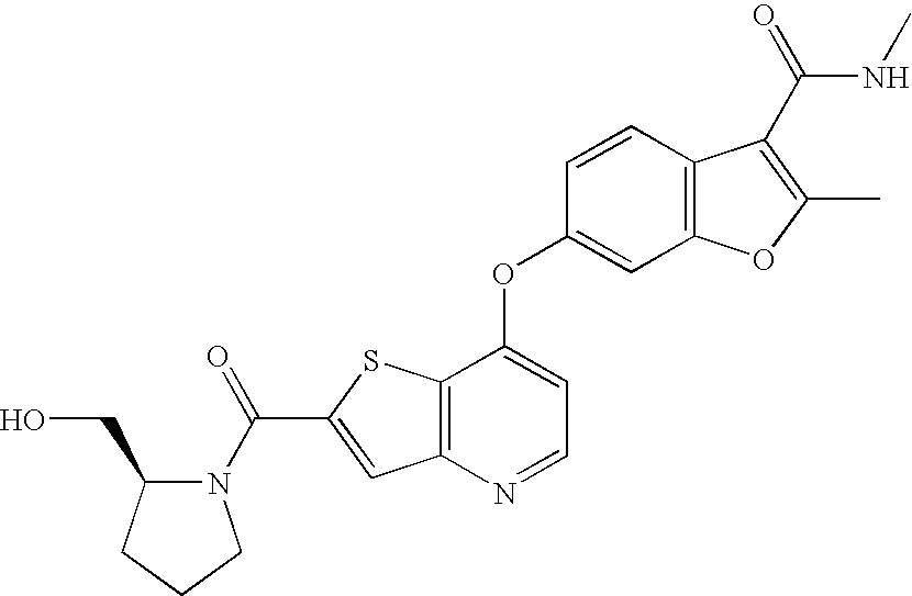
O=C(N1C(CO)CCC1)C1=CC2=C(S1)C(OC1=CC3=C(C=C1)C(C(=O)NC)=C(C)O3)=CC=N2
